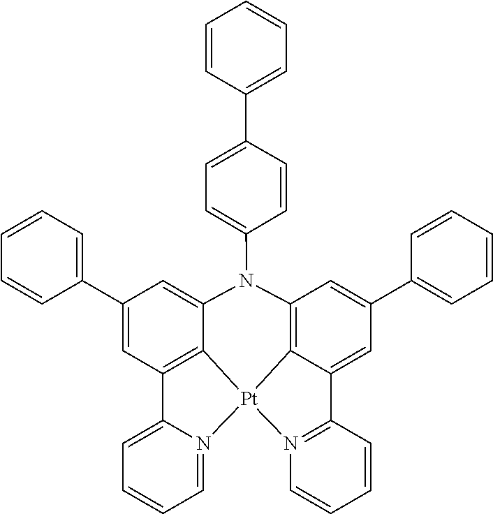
C12=C3C(=CC(C4=CC=CC=C4)=C1)C1=N([Pt]34C3=C(C=C(C5=CC=CC=C5)C=C3N2C2=CC=C(C3=CC=CC=C3)C=C2)C2=CC=CC=N24)C=CC=C1
